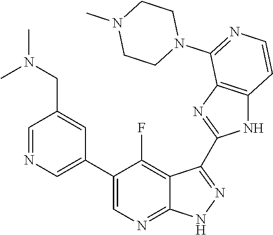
C1=NC=C(C2=CN=C3C(=C2F)C(C2=NC4=C(N2)C=CN=C4N2CCN(C)CC2)=N[N H]3)C=C1CN(C)C
